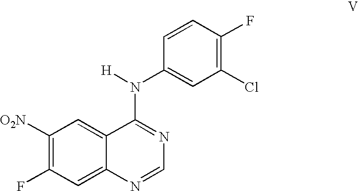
C1([O2N])=C(F)C=C2C(=C1)C(N(C1=CC(Cl)=C(F)C=C1)[H])=NC=N2
